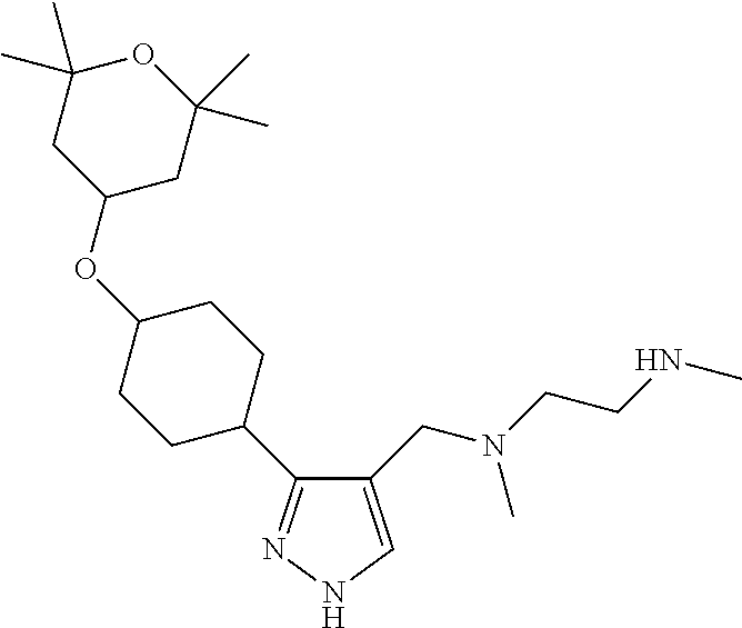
C1(CN(CCNC)C)=CNN=C1C1CCC(OC2CC(C)(C)OC(C)(C)C2)CC1
